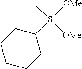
C[Si]([OMe])([OMe])C1CCCCC1
